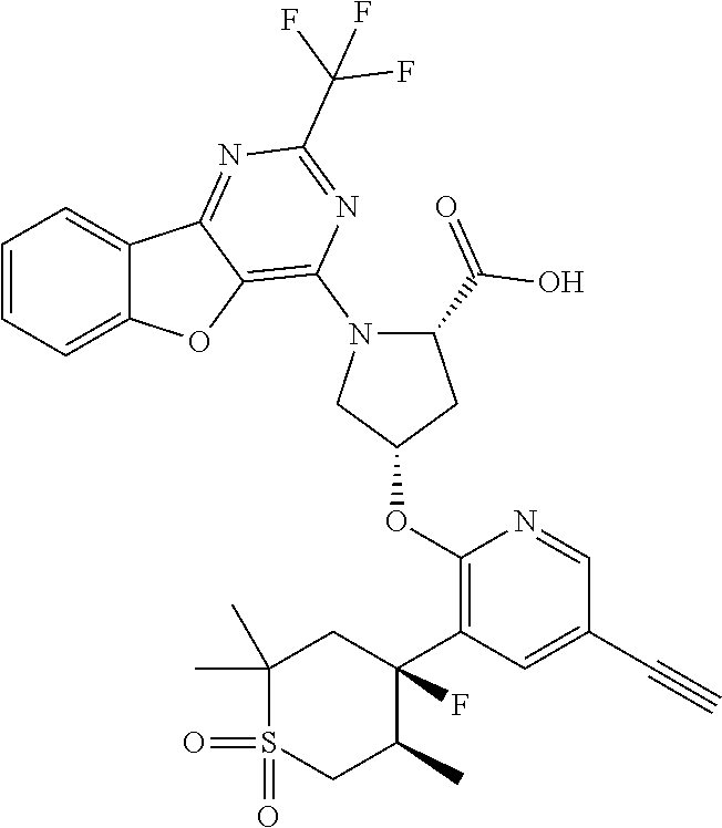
C1=CC=C2C(=C1)C1=NC(C(F)(F)F)=NC(N3CC(OC4=C(C5(F)CC(C)(C)S(=O)(=O)CC5C)C=C(C#C)C=N4)CC3C(O)=O)=C1O2
